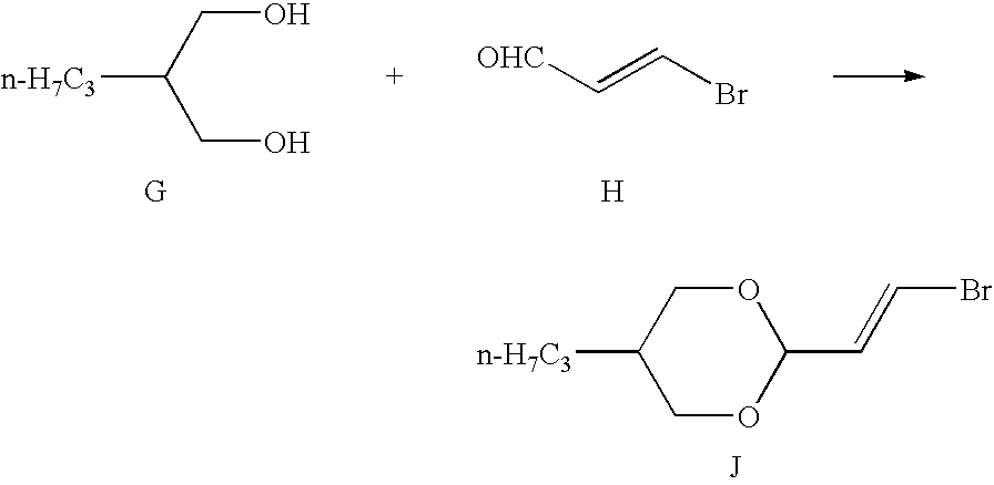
[n-H7C3]C1COC(C=CBr)OC1.[n-H7C3]C(CO)CO.BrC=C[OHC].[H]
